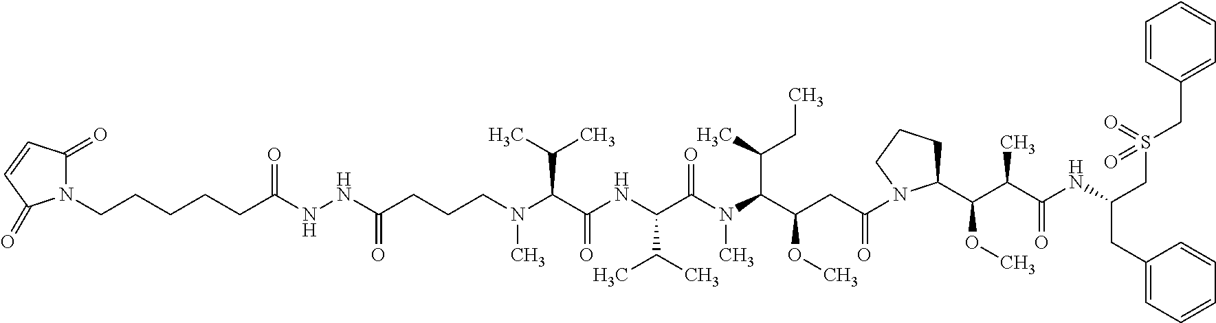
N1(CCCCCC(NNC(CCCN(C(C(NC(C(N(C(C(OC)CC(=O)N2CCCC2C(C(C(NC(CC2=CC=CC=C2)CS(CC2=CC=CC=C2)(=O)=O)=O)C)OC)C(CC)C)C)=O)C(C)C)=O)C(C)C)C)=O)=O)C(=O)C=CC1=O
